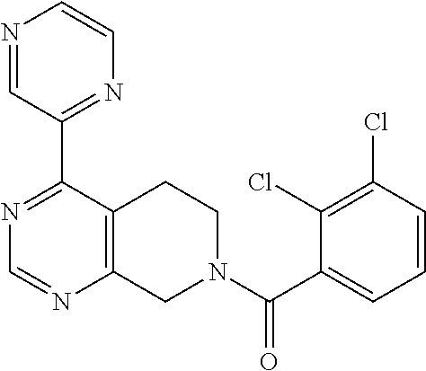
N1=C(C2=NC=CN=C2)C2=C(N=C1)CN(C(C1=CC=CC(Cl)=C1Cl)=O)CC2
